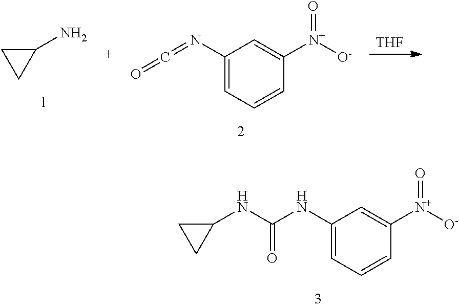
C1(NC(NC2CC2)=O)=CC=CC([N+]([O-])=O)=C1.C1(N)CC1.C1(N=C=O)=CC=CC([N+]([O-])=O)=C1.[THF]
